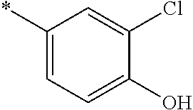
C1(*)=CC=C(O)C(Cl)=C1
